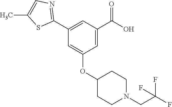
C1=C(C2=NC=C(C)S2)C=C(OC2CCN(CC(F)(F)F)CC2)C=C1C(O)=O
